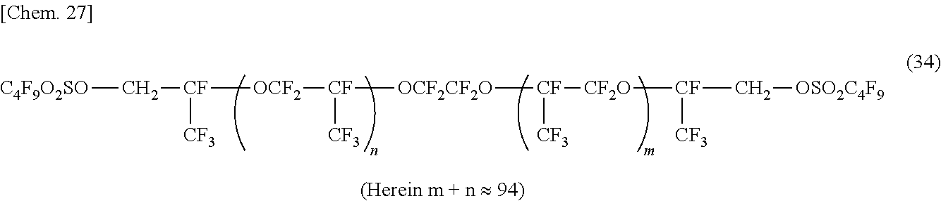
[C4F9O2SO]C[CF]([CF3])[OCF2][CF]([CF3])[OCF2CF2O][CF]([CF2O][CF]([CF3])C[OSO2C4F9])[CF3]
